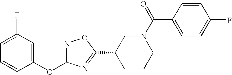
C1=C(F)C=C(OC2=NOC(C3CCCN(C(C4=CC=C(F)C=C4)=O)C3)=N2)C=C1
